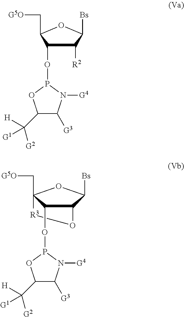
C1([R2])C(OP2OC(C([G2])([H])[G1])C([G3])N2[G4])C(C[G5O])OC1[Bs].C12C([Bs])OC(C[G5O])([R3]O1)C2OP1OC(C([G2])([H])[G1])C([G3])N1[G4]
